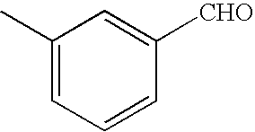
C1(C)=CC=CC([CHO])=C1
